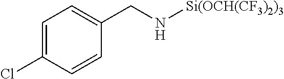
C(N[Si(OCH(CF3)2)3])C1=CC=C(Cl)C=C1
